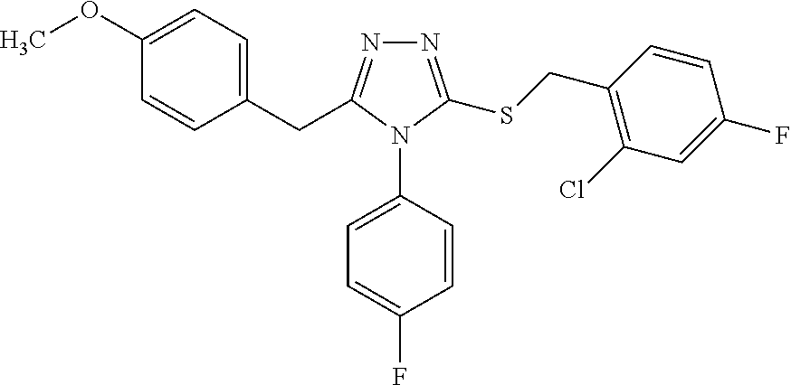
C1(OC)=CC=C(CC2=NN=C(SCC3=C(Cl)C=C(F)C=C3)N2C2=CC=C(F)C=C2)C=C1
